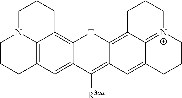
C12=C3C(=C([R3aa])C4=CC5=C6C(=C4[T]3)CCCN6CCC5)C=C3C1=[N+](CCC2)CCC3
